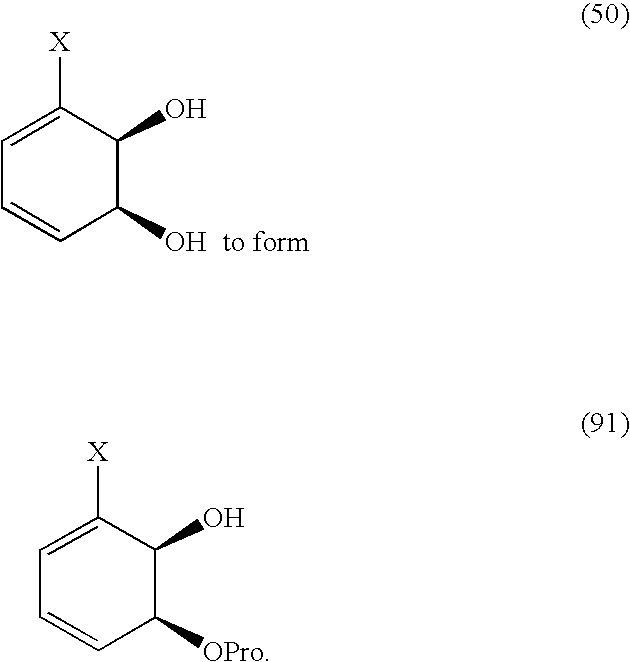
C1=C([X])C(O)C(O)C=C1.C1=C([X])C(O)C([OPro])C=C1
